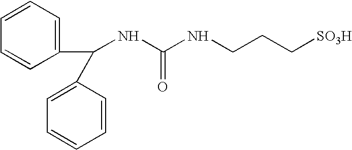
C1=CC=CC(C(NC(NCCC[SO3H])=O)C2=CC=CC=C2)=C1
